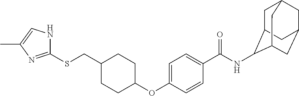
C1(SCC2CCC(OC3=CC=C(C(NC4C5CC6CC(CC4C6)C5)=O)C=C3)CC2)=NC(C)=CN1
